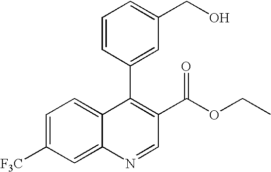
C1=C([F3C])C=C2C(=C1)C(C1=CC(CO)=CC=C1)=C(C(OCC)=O)C=N2
